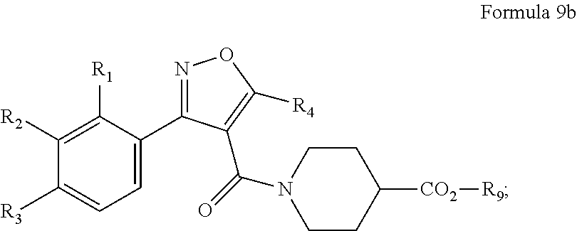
C1([R1])=C([R2])C([R3])=CC=C1C1=NOC([R4])=C1C(N1CCC([CO2][R9])CC1)=O
